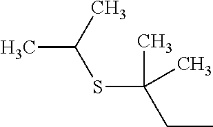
CCC(SC(C)C)(C)C
